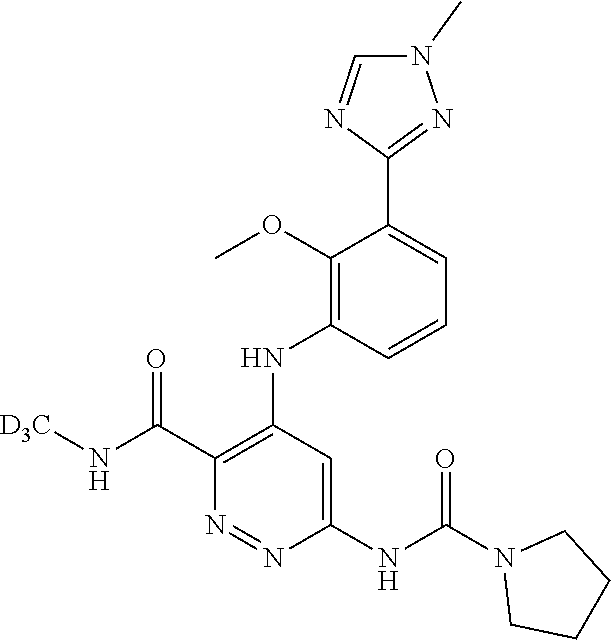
C1(C(N[D3C])=O)=C(NC2=C(OC)C(C3=NN(C)C=N3)=CC=C2)C=C(NC(N2CCCC2)=O)N=N1
